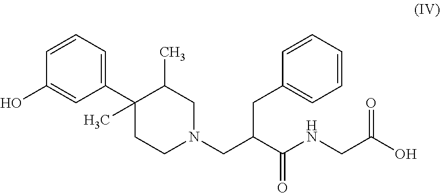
C1=CC=C(C2(C)CCN(CC(C(NCC(O)=O)=O)CC3=CC=CC=C3)CC2C)C=C1O
